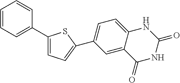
C1=CC=C(C2=CC=C(C3=CC=C4C(=C3)C(=O)NC(=O)N4)S2)C=C1
